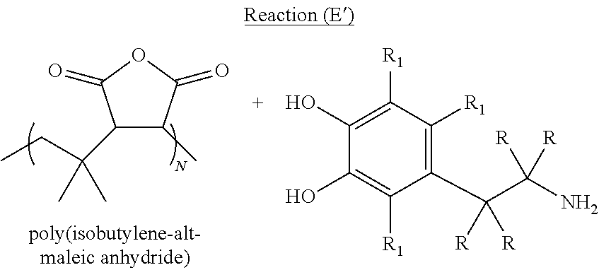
C1([R1])=C(O)C(O)=C([R1])C([R1])=C1C(C([R])([R])N)([R])[R].C1(C(CC)(C)C)C(C)C(=O)OC1=O
